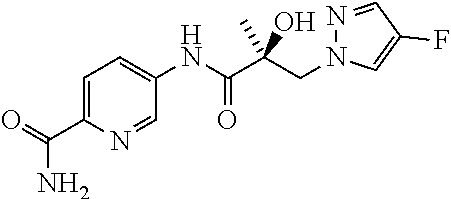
N1(CC(C(NC2=CC=C(C(=O)N)N=C2)=O)(O)C)C=C(F)C=N1
